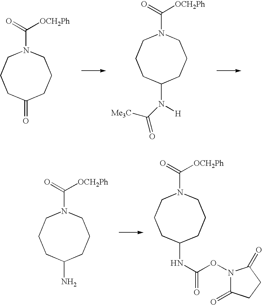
N1(C(=O)[OCH2Ph])CCCC(=O)CCC1.N1(C(=O)[OCH2Ph])CCCC(N([H])C([Me3C])=O)CCC1.N1(C(=O)[OCH2Ph])CCCC(N)CCC1.N1(C(=O)[OCH2Ph])CCCC(NC(=O)ON2C(=O)CCC2=O)CCC1
